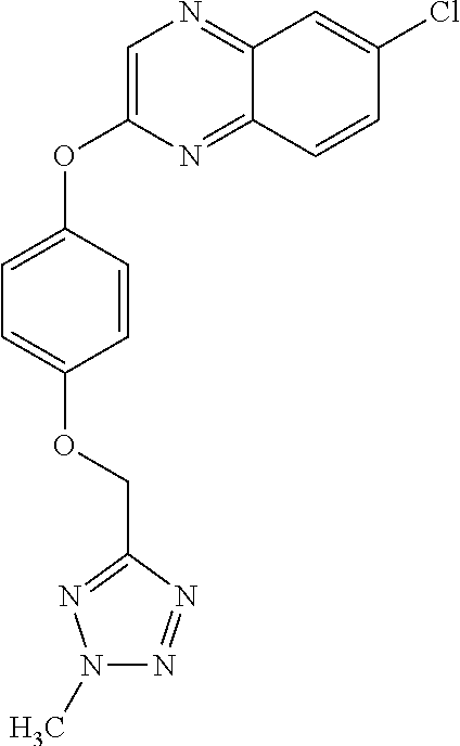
C1=C(OC2=CC=C(OCC3=NN(C)N=N3)C=C2)N=C2C(=N1)C=C(Cl)C=C2
